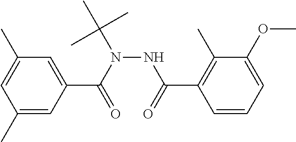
C1=C(C(N(NC(C2=C(C)C(OC)=CC=C2)=O)C(C)(C)C)=O)C=C(C)C=C1C
